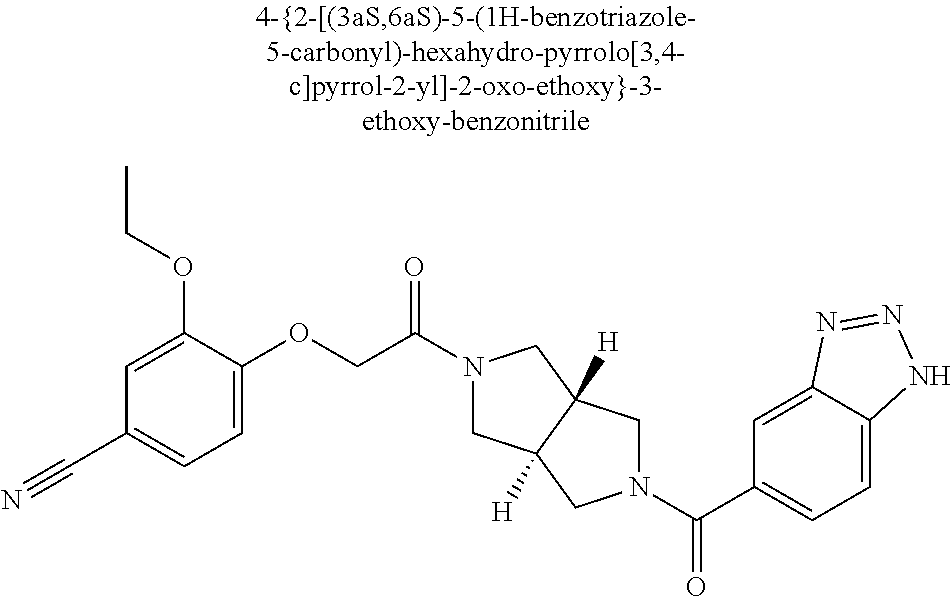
C(C1=CC=C2C(=C1)N=NN2)(=O)N1CC2([H])CN(C(=O)COC3=CC=C(C#N)C=C3OCC)CC2([H])C1
